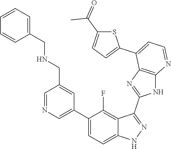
C1=NC=C(C2=CC=C3C(=C2F)C(C2=NC4=C(N2)N=CC=C4C2=CC=C(C(=O)C)S2)=NN3)C=C1CNCC1=CC=CC=C1
